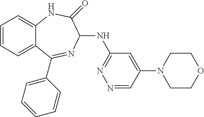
C1=CC=C2C(=C1)NC(=O)C(NC1=NN=CC(N3CCOCC3)=C1)N=C2C1=CC=CC=C1
